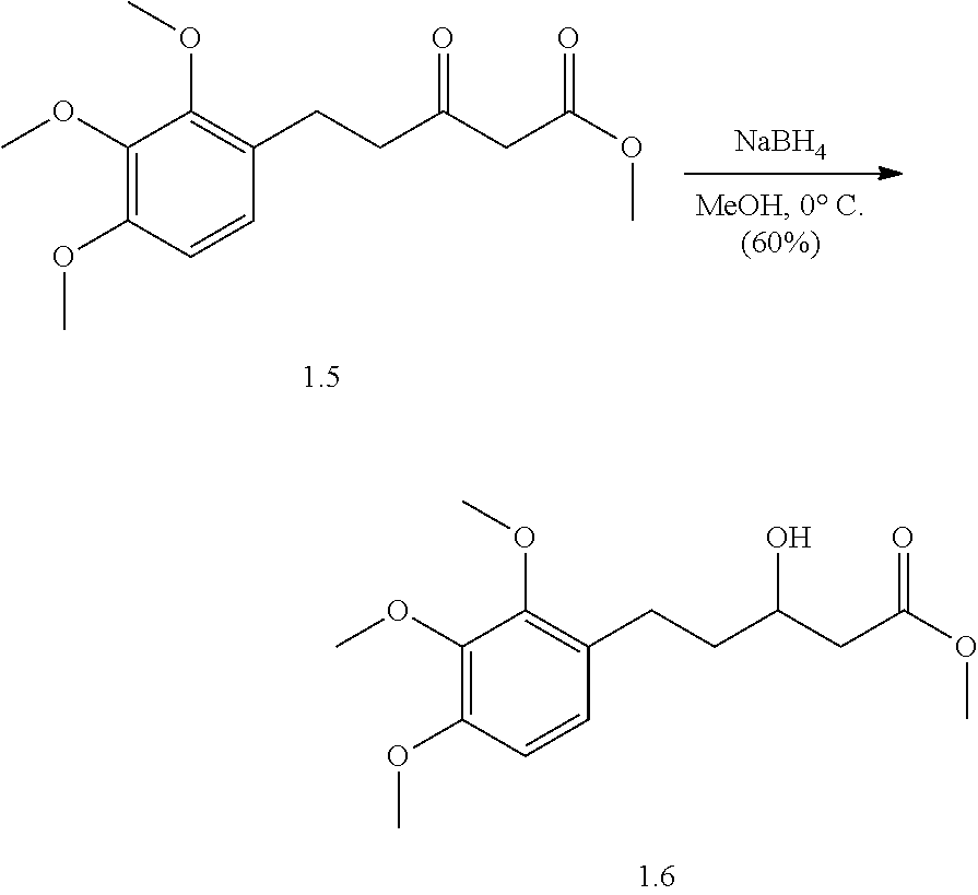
[NaBH4].C1(OC)=C(OC)C=CC(CCC(=O)CC(OC)=O)=C1OC.C1(OC)=C(OC)C=CC(CCC(O)CC(OC)=O)=C1OC
